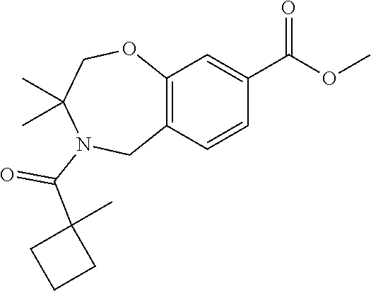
C12=C(C=CC(C(OC)=O)=C1)CN(C(C1(C)CCC1)=O)C(C)(C)CO2
